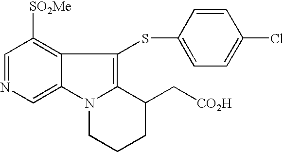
C1=NC=C2C(=C1[SO2Me])C(SC1=CC=C(Cl)C=C1)=C1N2CCCC1C[CO2H]
